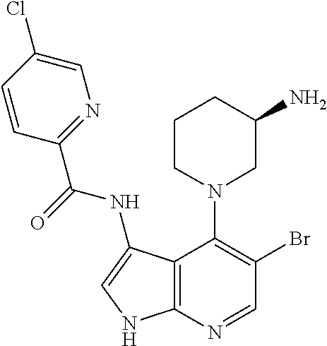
C1=NC2=C(C(N3CC(N)CCC3)=C1Br)C(NC(C1=NC=C(Cl)C=C1)=O)=CN2
